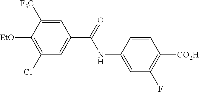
C1=C(NC(=O)C2=CC(Cl)=C([EtO])C([F3C])=C2)C=CC([CO2H])=C1F
